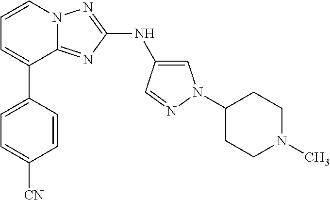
C1=C(C2=CC=CN3C2=NC(NC2=CN(C4CCN(C)CC4)N=C2)=N3)C=CC([CN])=C1
